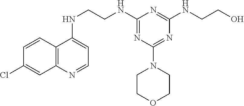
C12=C(N=CC=C1NCCNC1=NC(N3CCOCC3)=NC(NCCO)=N1)C=C(Cl)C=C2
